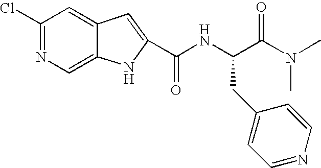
C1(Cl)=NC=C2C(=C1)C=C(C(NC(C(N(C)C)=O)CC1=CC=NC=C1)=O)N2
